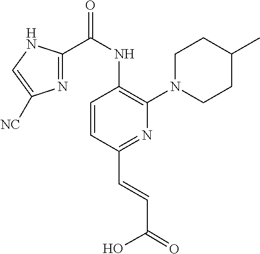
C1=CC(C=CC(=O)O)=NC(N2CCC(C)CC2)=C1NC(C1=NC([NC])=CN1)=O
